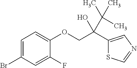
C1=C(Br)C=C(F)C(OCC(C2=CN=CS2)(O)C(C)(C)C)=C1
